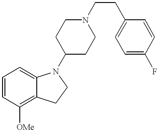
C1=CC([OMe])=C2C(=C1)N(C1CCN(CCC3=CC=C(F)C=C3)CC1)CC2
